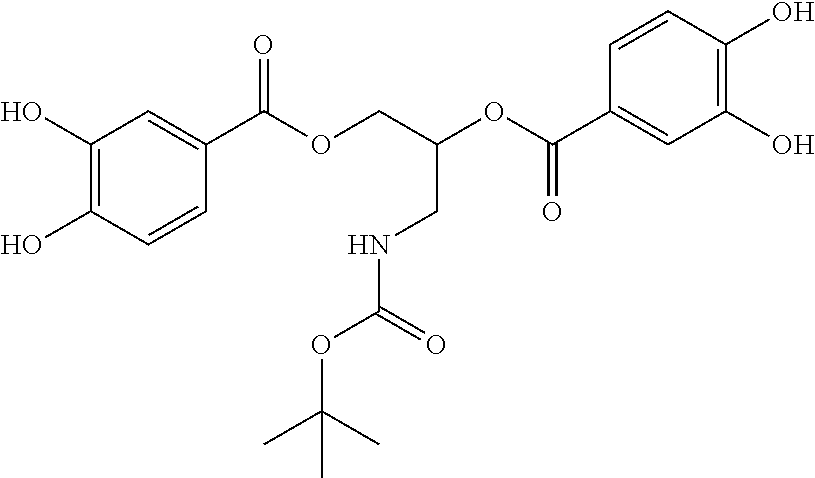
C1(O)=C(O)C=CC(C(OCC(OC(C2=CC(O)=C(O)C=C2)=O)CNC(OC(C)(C)C)=O)=O)=C1
